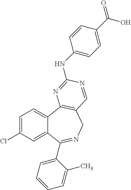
C1=C(Cl)C=C2C(=C1)C1=C(CN=C2C2=CC=CC=C2C)C=NC(NC2=CC=C(C(O)=O)C=C2)=N1
